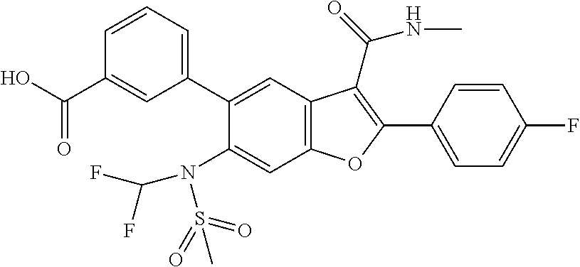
C1=CC(C2=C(C(=O)NC)C3=C(C=C(N(S(C)(=O)=O)C(F)F)C(C4=CC=CC(C(O)=O)=C4)=C3)O2)=CC=C1F
